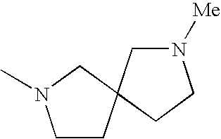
C1N(C)CCC12CCN([Me])C2
